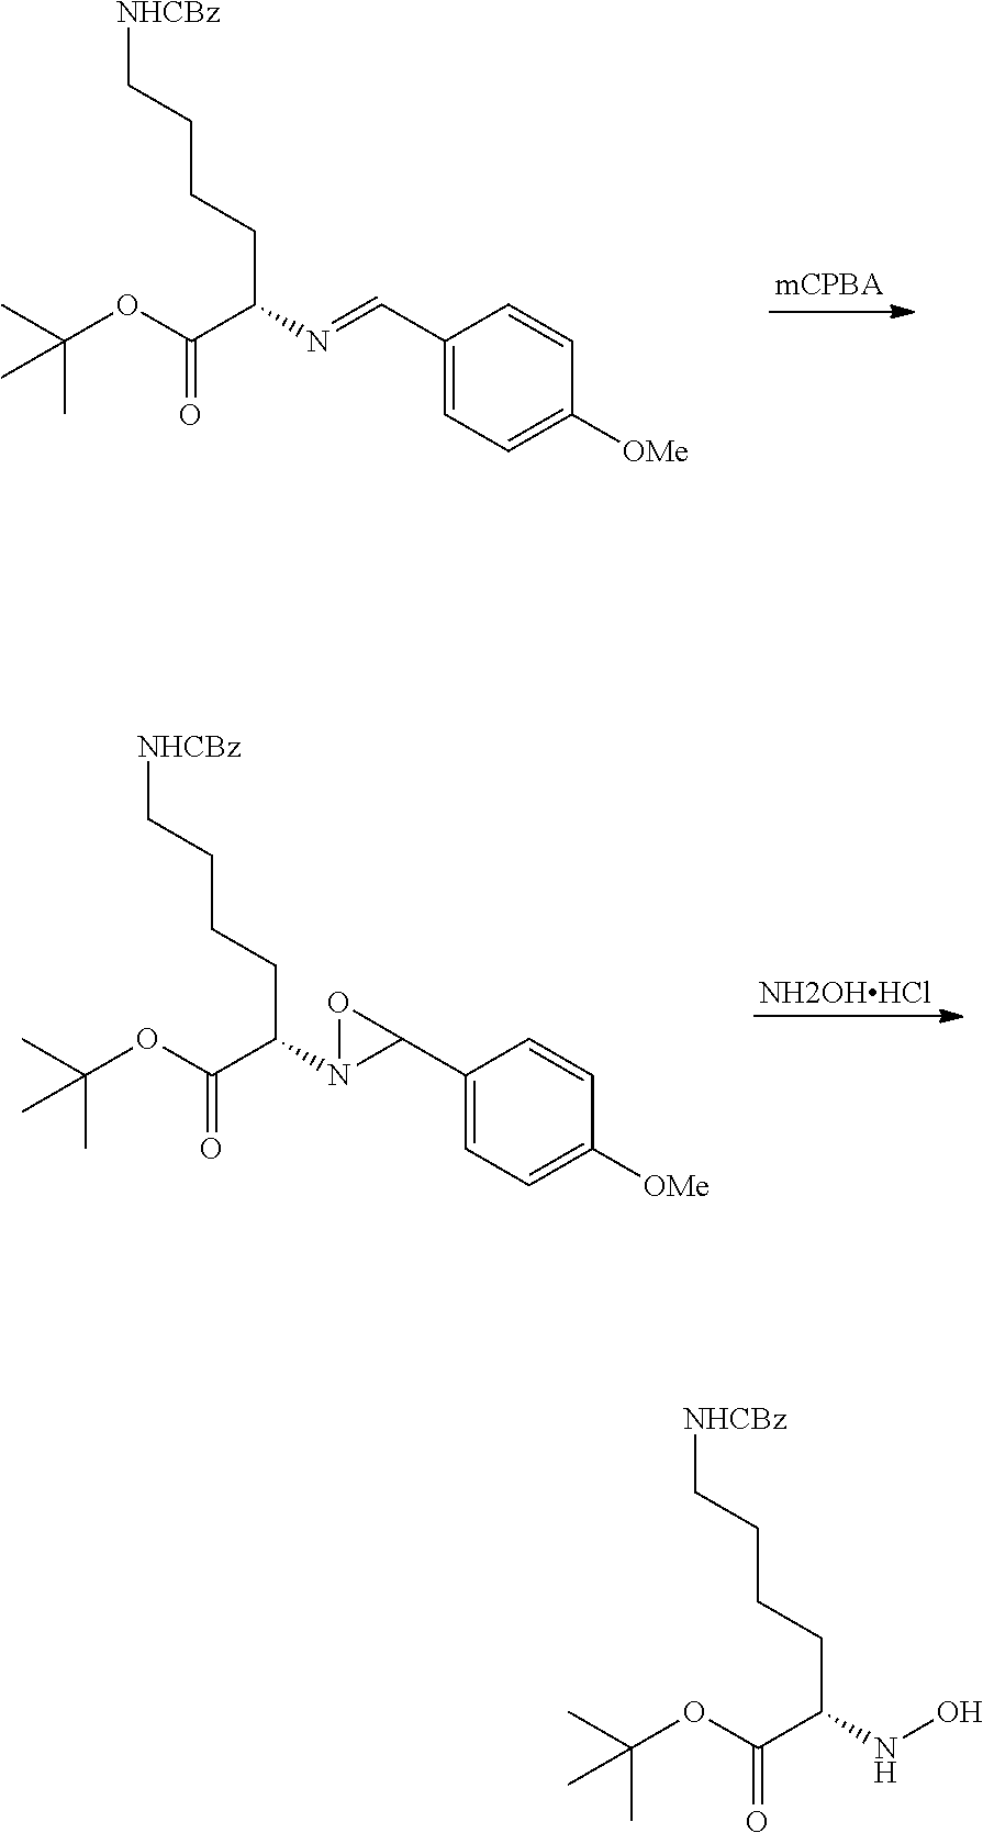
[NHCBz]CCCCC(C(OC(C)(C)C)=O)N=CC1=CC=C([OMe])C=C1.[NHCBz]CCCCC(C(OC(C)(C)C)=O)N1C(C2=CC=C([OMe])C=C2)O1.[NH2OHHCl].[NHCBz]CCCCC(C(OC(C)(C)C)=O)NO
